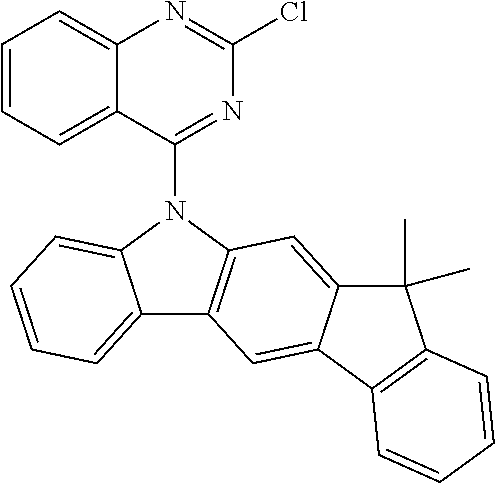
C1=CC=C2C(=C1)N=C(Cl)N=C2N1C2=CC=CC=C2C2=C1C=C1C(=C2)C2=C(C1(C)C)C=CC=C2
